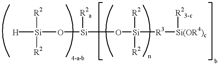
[H][Si](O[Si](O[Si]([R3][Si(OR4)c][R23-c])([R2])[R2])[R2a])([R2])[R2]
